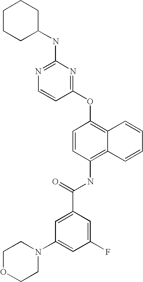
N1=C(NC2CCCCC2)N=C(OC2=C3C(=C(NC(C4=CC(N5CCOCC5)=CC(F)=C4)=O)C=C2)C=CC=C3)C=C1
